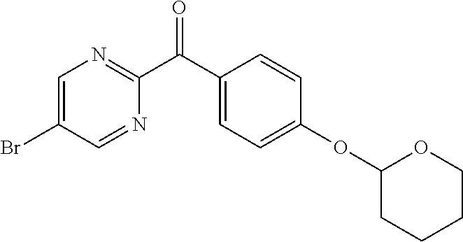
C1(C(C2=CC=C(OC3CCCCO3)C=C2)=O)=NC=C(Br)C=N1
